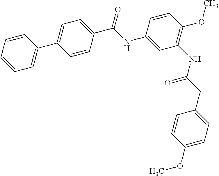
C1=CC=CC=C1C1=CC=C(C(NC2=CC(NC(CC3=CC=C(OC)C=C3)=O)=C(OC)C=C2)=O)C=C1
